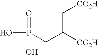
OP(=O)(O)CC([CO2H])C[CO2H]
